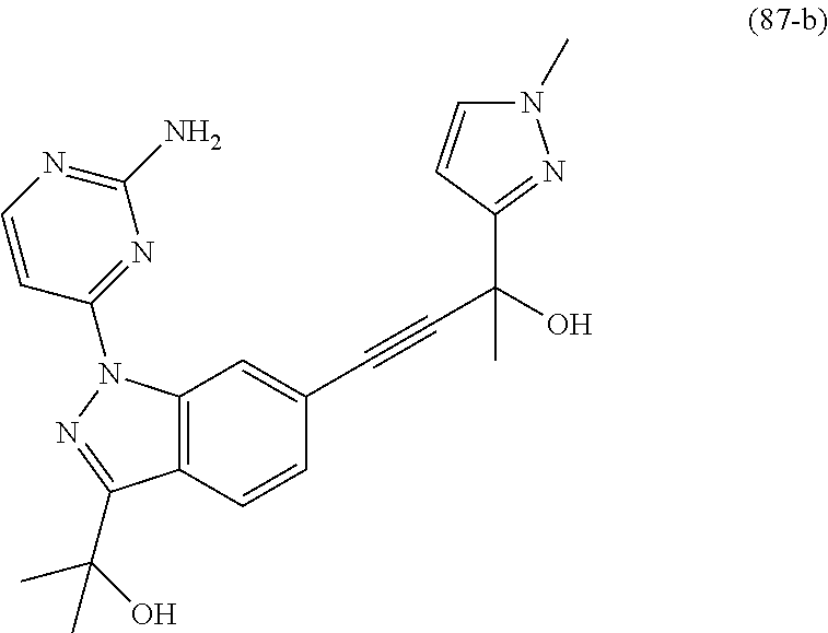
C1=C(C#CC(O)(C)C2=NN(C)C=C2)C=CC2=C1N(C1=NC(N)=NC=C1)N=C2C(C)(O)C
